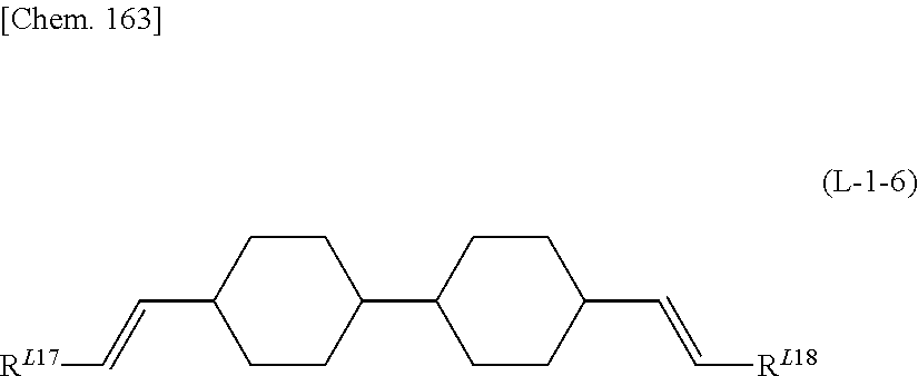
C1CC(C=C[RL17])CCC1C1CCC(C=C[RL18])CC1
